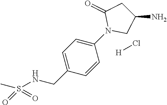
N(CC1=CC=C(N2CC(N)CC2=O)C=C1)S(C)(=O)=O.[H]Cl
